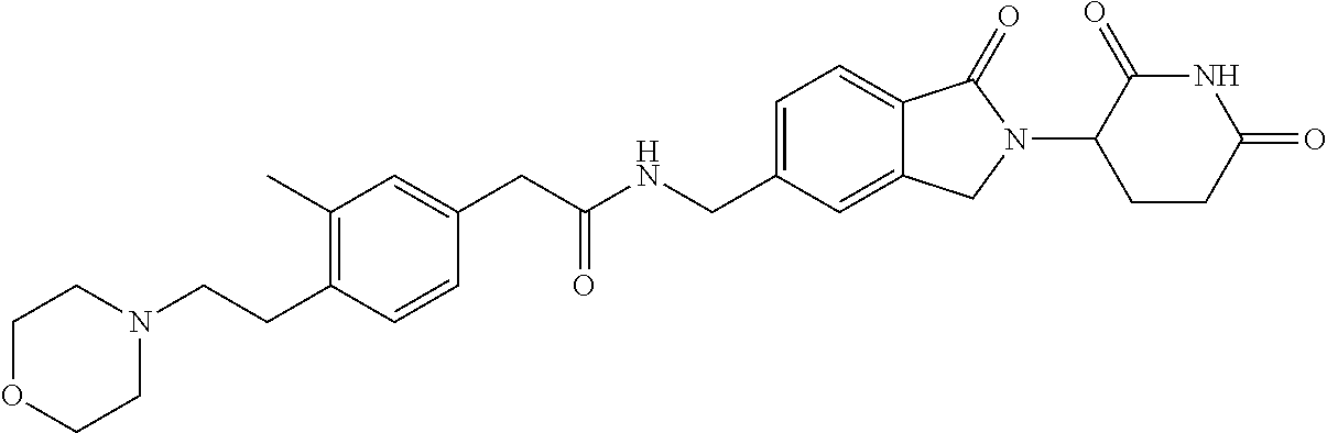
C1=C(CNC(CC2=CC(C)=C(CCN3CCOCC3)C=C2)=O)C=C2C(=C1)C(=O)N(C1CCC(=O)NC1=O)C2
